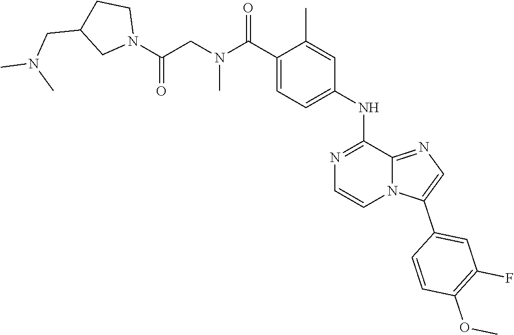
C12=NC=C(C3=CC(F)=C(OC)C=C3)N1C=CN=C2NC1=CC=C(C(N(CC(N2CC(CN(C)C)CC2)=O)C)=O)C(C)=C1
